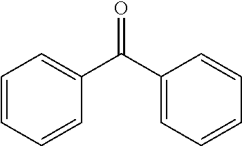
C1=CC=CC(C(=O)C2=CC=CC=C2)=C1
